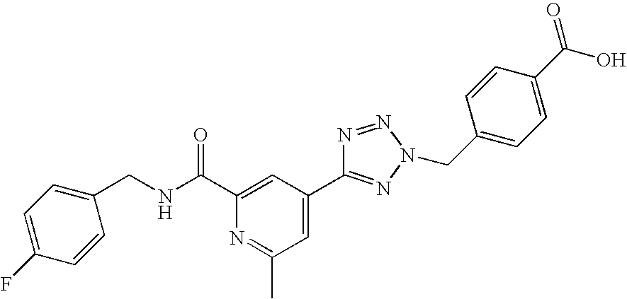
C(C1=CC(C2=NN(CC3=CC=C(C(=O)O)C=C3)N=N2)=CC(C)=N1)(NCC1=CC=C(F)C=C1)=O
